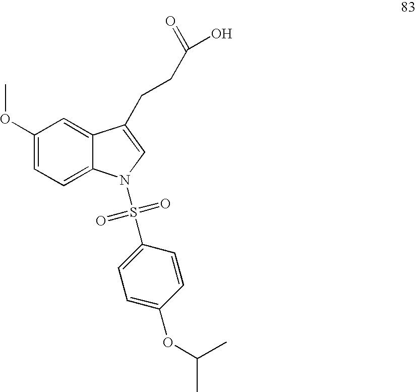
C1(OC)=CC=C2C(=C1)C(CCC(O)=O)=CN2S(C1=CC=C(OC(C)C)C=C1)(=O)=O
